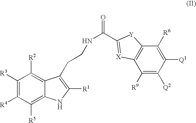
C1([R3])=C([R4])C([R5])=C2C(=C1[R2])C(CCNC(=O)C1=[X]C3=C(C([R6])=C([Q1])C([Q2])=C3[R9])[Y]1)=C([R1])N2
